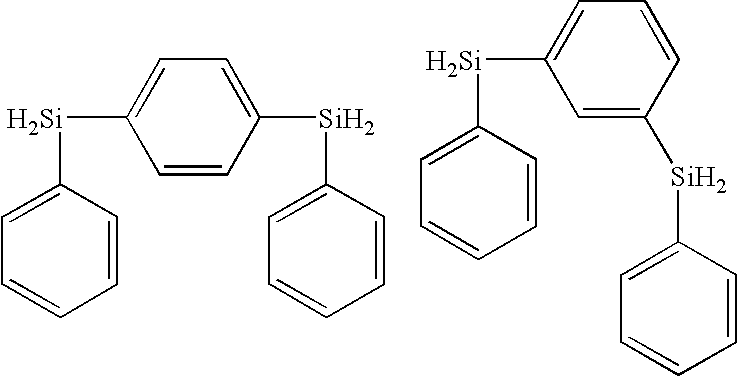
C1=CC([Si]C2=CC=CC=C2)=CC=C1[Si]C1=CC=CC=C1.C1=C([Si]C2=CC=CC=C2)C=CC=C1[Si]C1=CC=CC=C1
